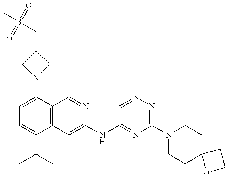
C1=C(N2CC(CS(C)(=O)=O)C2)C2=C(C(C(C)C)=C1)C=C(NC1=NC(N3CCC4(CC3)OCC4)=NN=C1)N=C2
